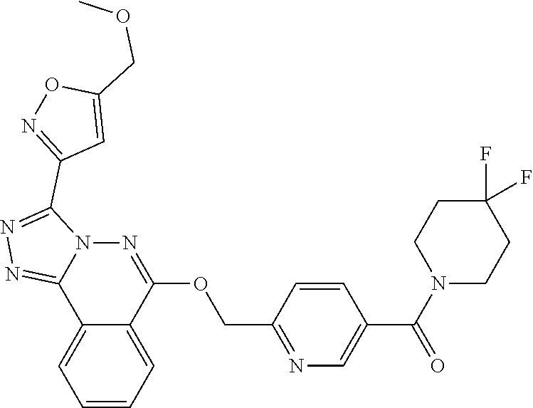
C12=CC=CC=C1C1=NN=C(C3=NOC(COC)=C3)N1N=C2OCC1=NC=C(C(N2CCC(F)(F)CC2)=O)C=C1
